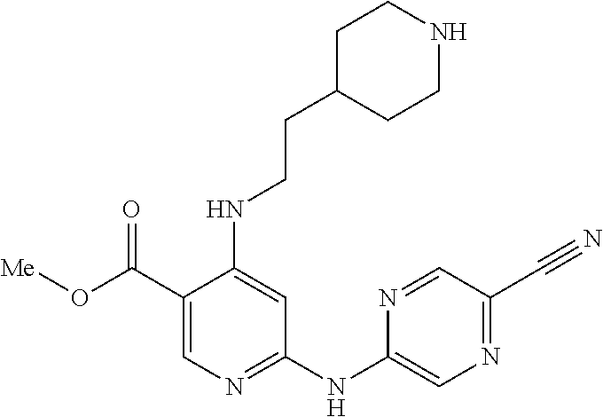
C1(C(O[Me])=O)=CN=C(NC2=CN=C(C#N)C=N2)C=C1NCCC1CCNCC1
